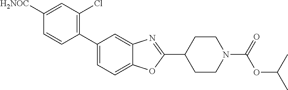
C1([H2NOC])=CC(Cl)=C(C2=CC=C3C(=C2)N=C(C2CCN(C(=O)OC(C)C)CC2)O3)C=C1
